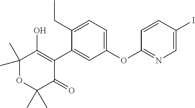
C1(C)(C)OC(C)(C)C(=O)C(C2=CC(OC3=NC=C(I)C=C3)=CC=C2CC)=C1O
